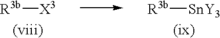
[R3b][X3].[R3b][SnY3]
